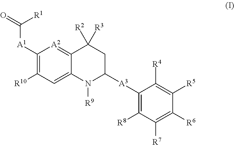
C1([A1]C(=O)[R1])=C([R10])C=C2C(=[A2]1)C([R2])([R3])CC([A3]C1=C([R8])C([R7])=C([R6])C([R5])=C1[R4])N2[R9]
